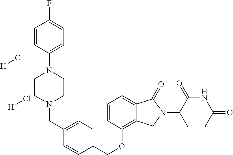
C(OC1=C2C(=CC=C1)C(=O)N(C1C(=O)NC(=O)CC1)C2)C1=CC=C(CN2CCN(C3=CC=C(F)C=C3)CC2)C=C1.[H]Cl.[H]Cl
